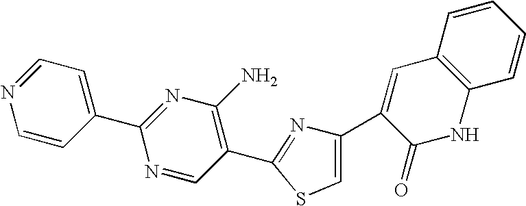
C1=NC=CC(C2=NC(N)=C(C3=NC(C4=CC5=C(NC4=O)C=CC=C5)=CS3)C=N2)=C1
